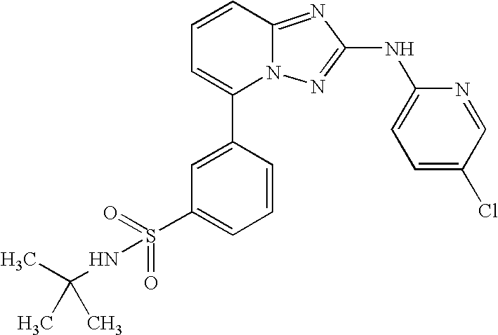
C1=CC2=NC(NC3=CC=C(Cl)C=N3)=NN2C(C2=CC(S(=O)(=O)NC(C)(C)C)=CC=C2)=C1
